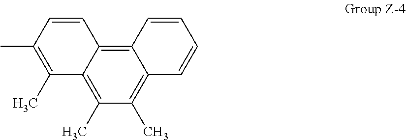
C12=C3C(=C(C)C(C)=C1C=CC=C2)C(C)=C(C)C=C3
